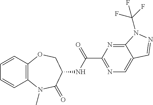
C12=C(C=CC=C1)OCC(NC(C1=NC=C3C(=N1)N(C(F)(F)F)N=C3)=O)C(=O)N2C
